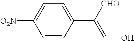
C1=CC(C([CHO])=CO)=CC=C1[O2N]
